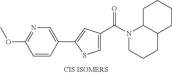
C1(C2=CC(C(N3CCCC4C3CCCC4)=O)=CS2)=CN=C(OC)C=C1
